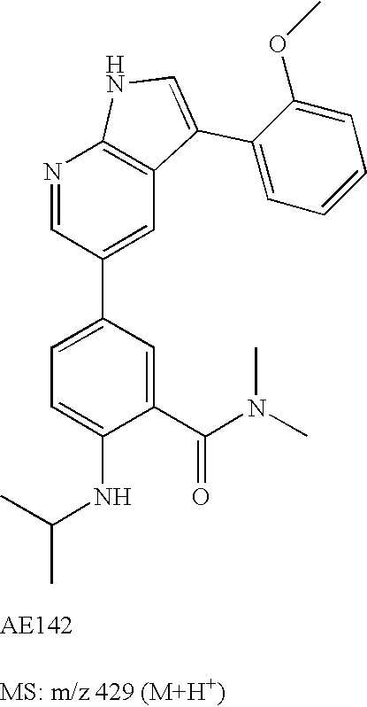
N1=CC(C2=CC=C(NC(C)C)C(C(N(C)C)=O)=C2)=CC2=C1NC=C2C1=CC=CC=C1OC
